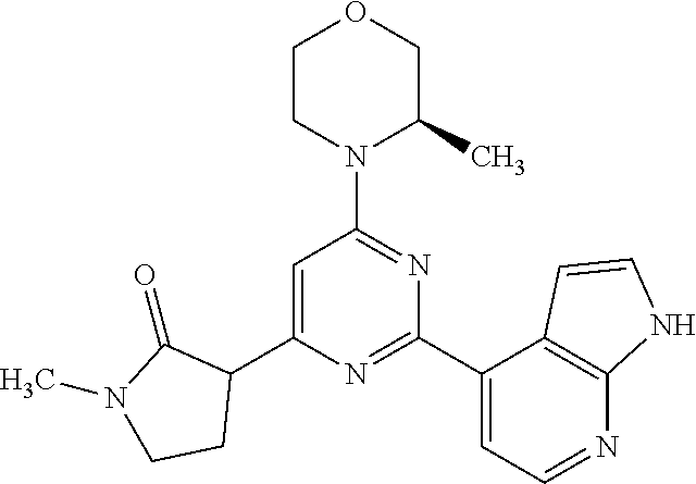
C1=C(C2C(=O)N(C)CC2)N=C(C2=CC=NC3=C2C=CN3)N=C1N1C(C)COCC1
